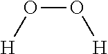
[H]OO[H]
